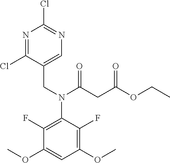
N(C1=C(F)C(OC)=CC(OC)=C1F)(C(CC(=O)OCC)=O)CC1=CN=C(Cl)N=C1Cl
